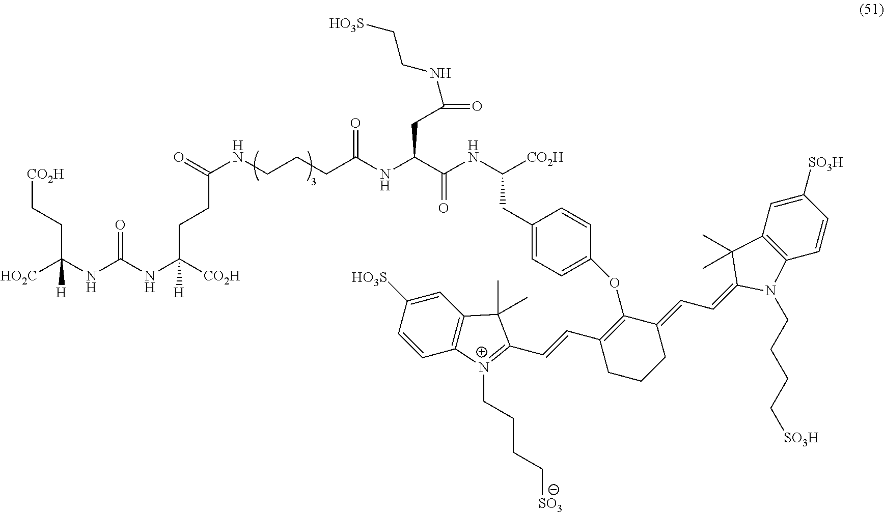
[HO2C]C(NC(NC([CO2H])([H])CCC(NCCCC(NC(C(NC([CO2H])CC1=CC=C(OC2=C(C=CC3=[N+](CCCC[SO3])C4=C(C3(C)C)C=C([HO3S])C=C4)CCCC2=CC=C2N(CCCC[SO3H])C3=C(C2(C)C)C=C([SO3H])C=C3)C=C1)=O)CC(NCC[HO3S])=O)=O)=O)=O)([H])CC[CO2H]
